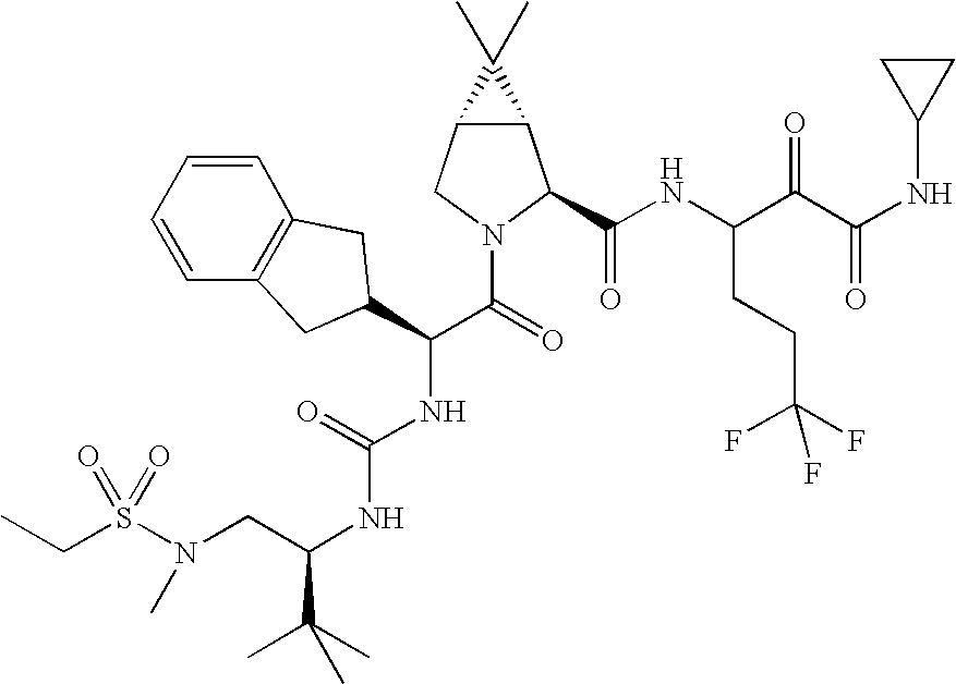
C(C)S(N(CC(NC(NC(C(=O)N1C(C(NC(C(C(NC2CC2)=O)=O)CCC(F)(F)F)=O)C2C(C1)C2(C)C)C1CC2=C(C=CC=C2)C1)=O)C(C)(C)C)C)(=O)=O
